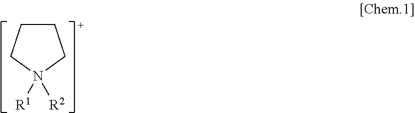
C1CCN([R1])([R2])C1
